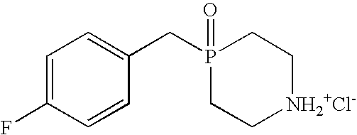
P1(=O)(CC2=CC=C(F)C=C2)CC[NH2+Cl-]CC1
